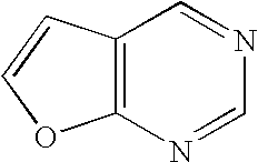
C12=C(N=CN=C1)OC=C2
